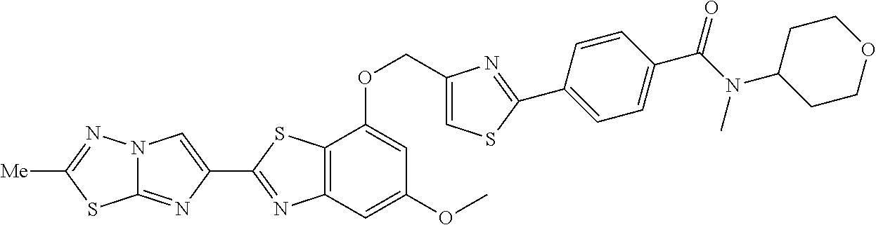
C1(COC2=CC(OC)=CC3=C2SC(C2=CN4C(=N2)SC([Me])=N4)=N3)=CSC(C2=CC=C(C(N(C3CCOCC3)C)=O)C=C2)=N1
